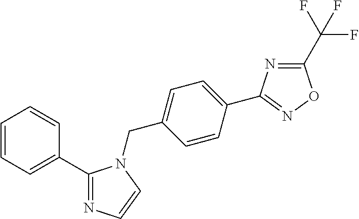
C1=CC=C(C2=NC=CN2CC2=CC=C(C3=NOC(C(F)(F)F)=N3)C=C2)C=C1
